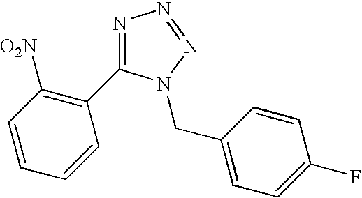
N1=C(C2=C([O2N])C=CC=C2)N(CC2=CC=C(F)C=C2)N=N1
